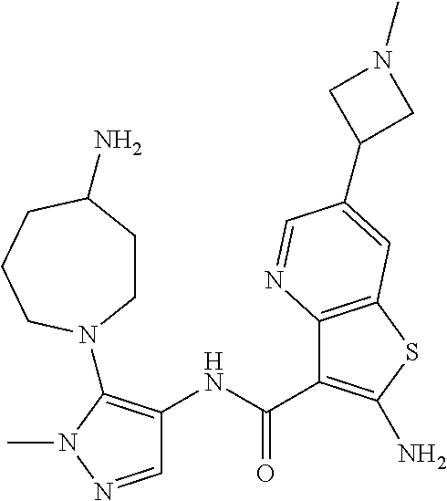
C12=C(SC(N)=C1C(NC1=C(N3CCC(N)CCC3)N(C)N=C1)=O)C=C(C1CN(C)C1)C=N2
